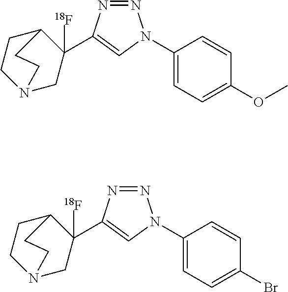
N12CC([18F])(C3=CN(C4=CC=C(OC)C=C4)N=N3)C(CC1)CC2.N12CC([18F])(C3=CN(C4=CC=C(Br)C=C4)N=N3)C(CC1)CC2
